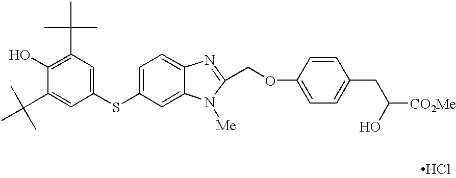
C1=C(SC2=CC(C(C)(C)C)=C(O)C(C(C)(C)C)=C2)C=C2C(=C1)N=C(COC1=CC=C(CC([CO2Me])O)C=C1)N2[Me].Cl
